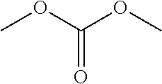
COC(OC)=O
